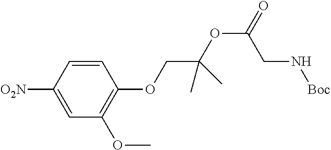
C1=CC([O2N])=CC(OC)=C1OCC(OC(CN[Boc])=O)(C)C
